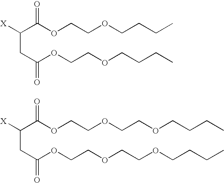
C(C(OCCOCCCC)=O)([X])CC(OCCOCCCC)=O.C(C(OCCOCCOCCCC)=O)([X])CC(OCCOCCOCCCC)=O
